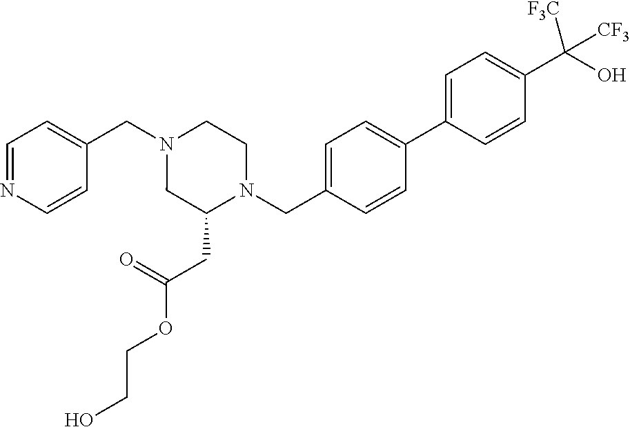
C1=NC=CC(CN2CC(CC(OCCO)=O)N(CC3=CC=C(C4=CC=C(C(O)([CF3])[CF3])C=C4)C=C3)CC2)=C1
